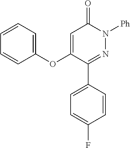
C1=C(OC2=CC=CC=C2)C(C2=CC=C(F)C=C2)=NN([Ph])C1=O
